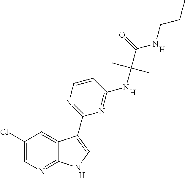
C1=CN=C(C2=CNC3=NC=C(Cl)C=C32)N=C1NC(C(NCCC)=O)(C)C.[H].[H].[H]
